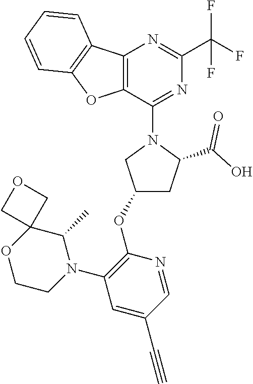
C1(OC2=C(N3C(C)C4(OCC3)COC4)C=C(C#C)C=N2)CC(C(O)=O)N(C2=NC(C(F)(F)F)=NC3=C2OC2=C3C=CC=C2)C1
